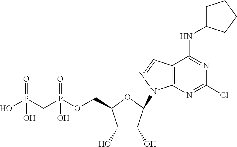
C1(O)C(O)C(N2C3=C(C=N2)C(NC2CCCC2)=NC(Cl)=N3)OC1COP(CP(O)(=O)O)(=O)O
